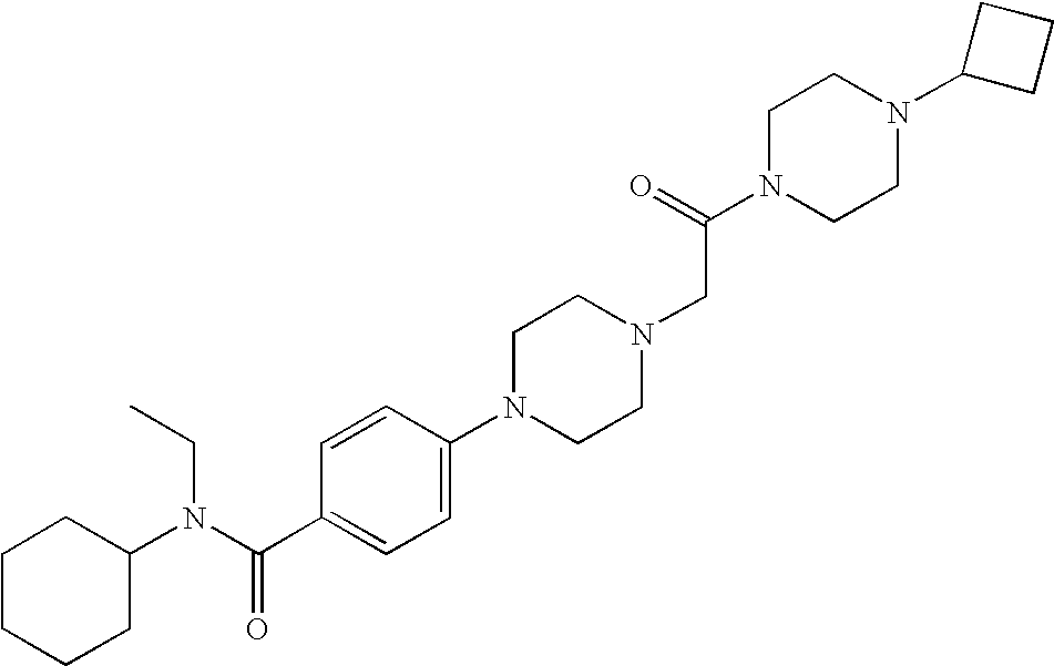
C1=CC(N2CCN(CC(N3CCN(C4CCC4)CC3)=O)CC2)=CC=C1C(N(CC)C1CCCCC1)=O
